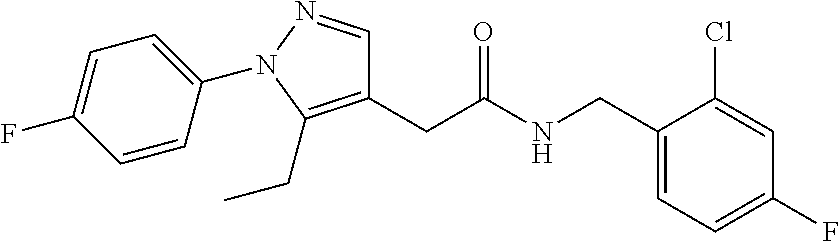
C1(CNC(CC2=C(CC)N(C3=CC=C(F)C=C3)N=C2)=O)=CC=C(F)C=C1Cl
